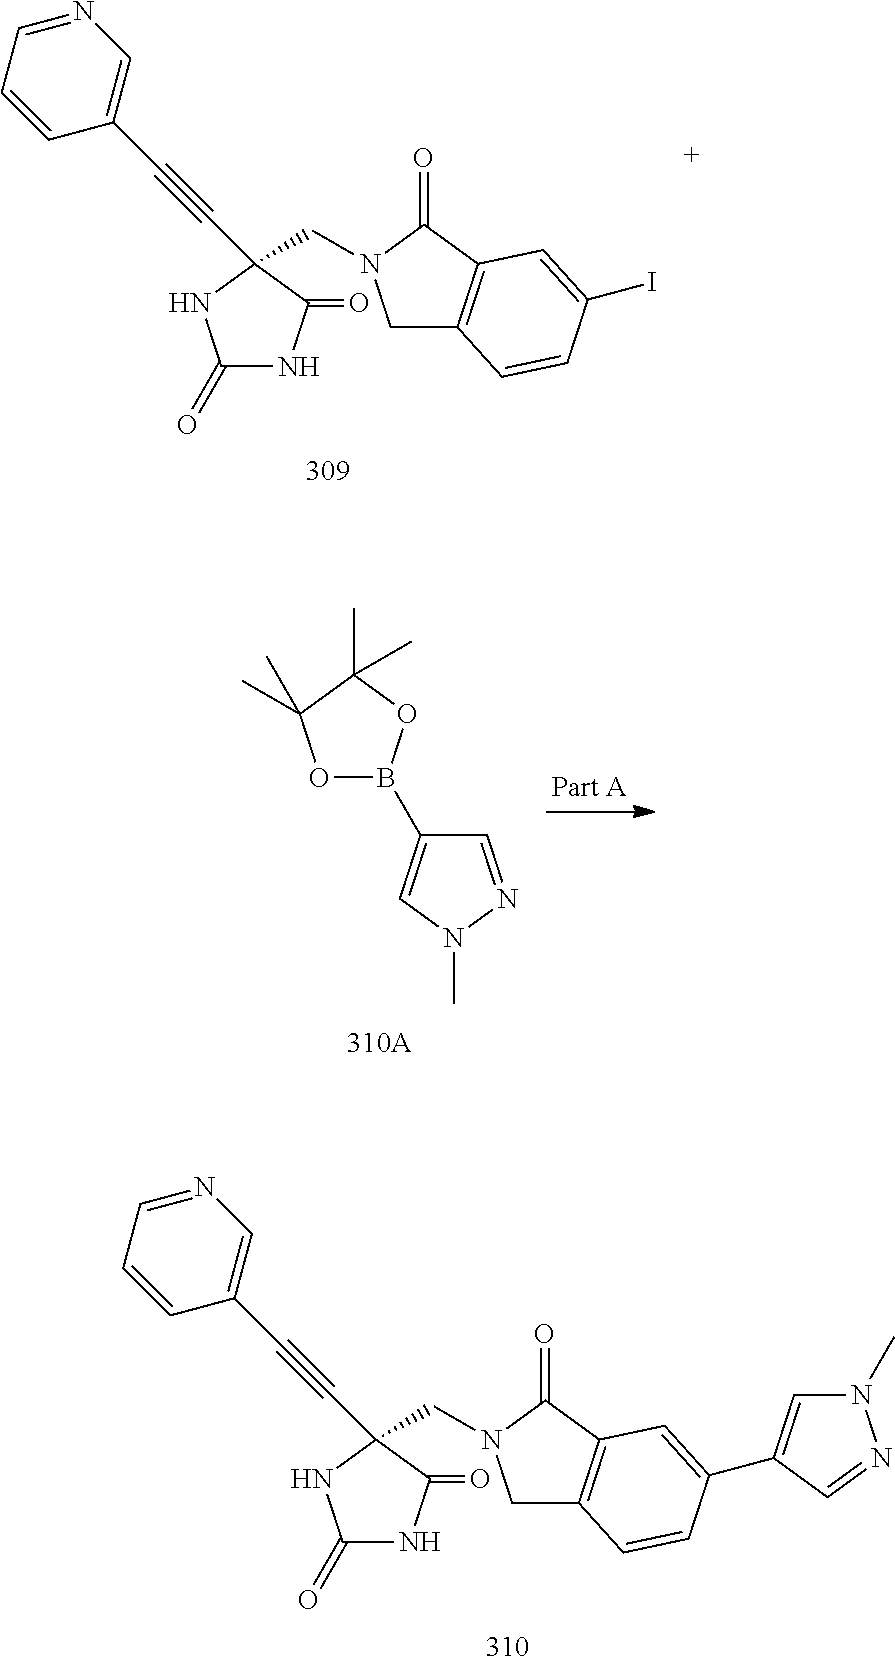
C1(=O)NC(=O)C(CN2CC3=C(C2=O)C=C(I)C=C3)(C#CC2=CN=CC=C2)N1.B1(C2=CN(C)N=C2)OC(C)(C)C(C)(C)O1.C1(=O)NC(=O)C(CN2CC3=C(C2=O)C=C(C2=CN(C)N=C2)C=C3)(C#CC2=CN=CC=C2)N1
